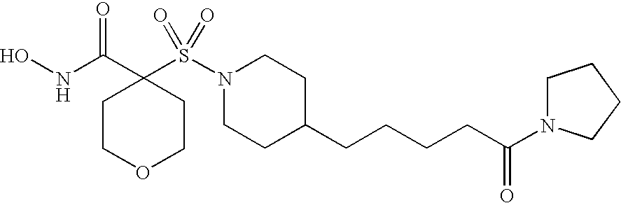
ONC(C1(S(N2CCC(CCCCC(=O)N3CCCC3)CC2)(=O)=O)CCOCC1)=O
